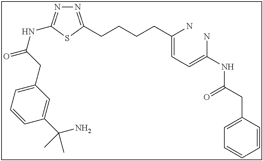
N1=C(CCCCC(=CC=C(N)NC(CC2=CC=CC=C2)=O)N)SC(NC(=O)CC2=CC=CC(C(N)(C)C)=C2)=N1
